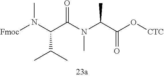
[Fmoc]N(C(C(N(C(C(O[CTC])=O)C)C)=O)C(C)C)C
